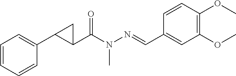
C1=CC=CC(C2C(C(N(N=CC3=CC(OC)=C(OC)C=C3)C)=O)C2)=C1
